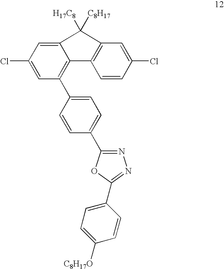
C1=C(C2=C3C(=CC(Cl)=C2)C([H17C8])([C8H17])C2=C3C=CC(Cl)=C2)C=CC(C2=NN=C(C3=CC=C([C8H17O])C=C3)O2)=C1
